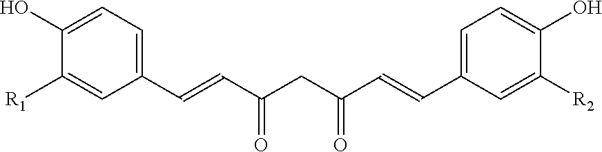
C1(O)=CC=C(C=CC(CC(C=CC2=CC=C(O)C([R2])=C2)=O)=O)C=C1[R1]
